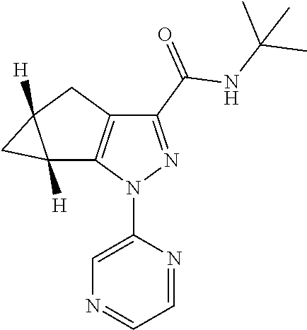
C1=NC(N2N=C(C(=O)NC(C)(C)C)C3=C2C2([H])C([H])(C3)C2)=CN=C1
